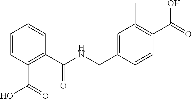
C1=CC(C(=O)NCC2=CC(C)=C(C(=O)O)C=C2)=C(C(=O)O)C=C1
